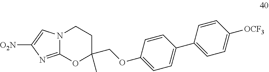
C1CN2C(=NC([O2N])=C2)OC1(COC1=CC=C(C2=CC=C([OCF3])C=C2)C=C1)C
